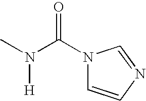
N1(C(N(C)[H])=O)C=CN=C1
